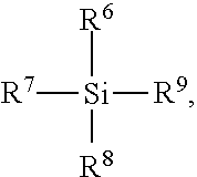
[R6][Si]([R8])([R7])[R9]
